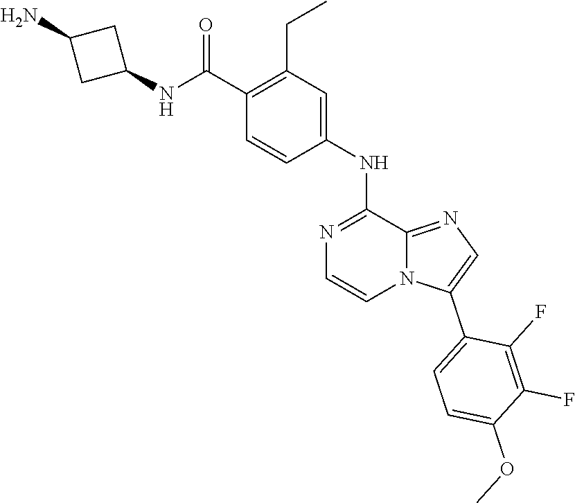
N(C(=O)C1=C(CC)C=C(NC2=NC=CN3C2=NC=C3C2=CC=C(OC)C(F)=C2F)C=C1)C1CC(N)C1
